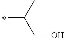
C(C)(CO)C
